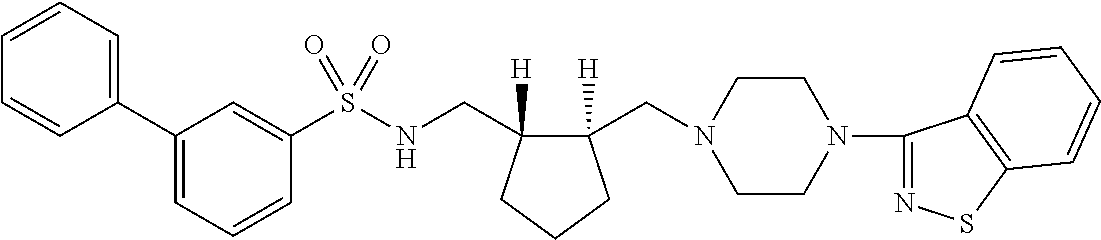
C1(C2=CC=CC=C2)=CC=CC(S(NCC2([H])C(CN3CCN(C4=NSC5=C4C=CC=C5)CC3)([H])CCC2)(=O)=O)=C1
